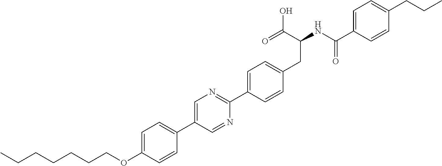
C(OC1=CC=C(C2=CN=C(C3=CC=C(CC(NC(C4=CC=C(CCC)C=C4)=O)C(O)=O)C=C3)N=C2)C=C1)CCCCCC
